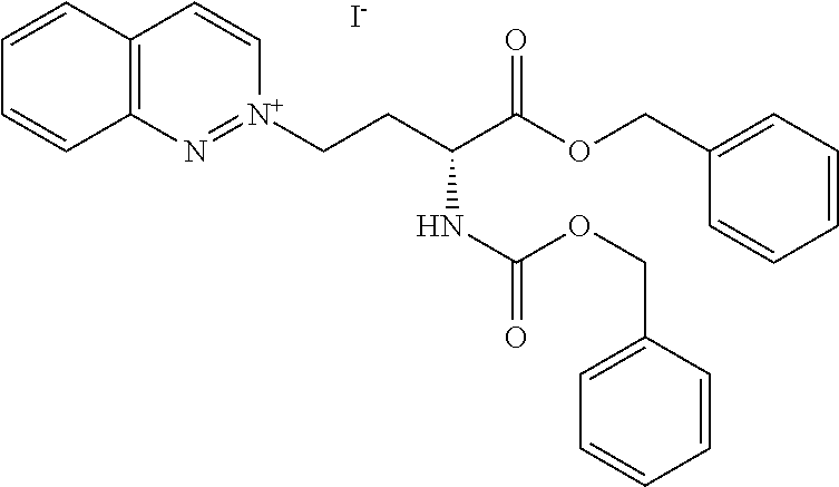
C12=C(N=[N+](CCC(C(OCC3=CC=CC=C3)=O)NC(OCC3=CC=CC=C3)=O)C=C1)C=CC=C2.[I-]
